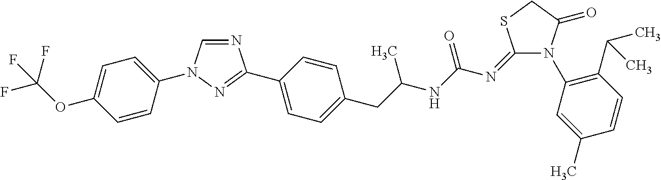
C1=NC(C2=CC=C(CC(C)NC(N=C3N(C4=C(C(C)C)C=CC(C)=C4)C(=O)CS3)=O)C=C2)=NN1C1=CC=C(OC(F)(F)F)C=C1
